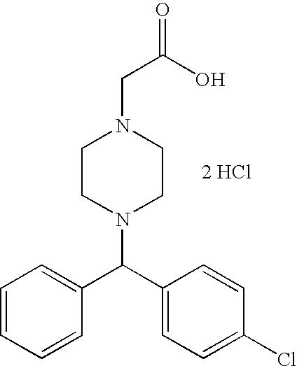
C1=CC=CC(C(C2=CC=C(Cl)C=C2)N2CCN(CC(=O)O)CC2)=C1.[2 HCl]
